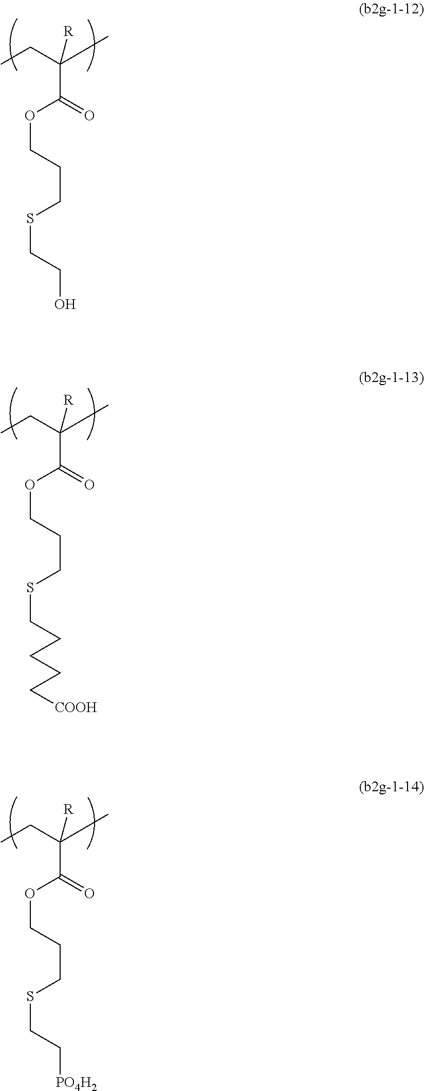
C(C(C)(C(=O)OCCCSCCCCC[COOH])[R])C.C(C(C)(C(=O)OCCCSCC[PO4H2])[R])C.C(C(C)(C(=O)OCCCSCCO)[R])C
